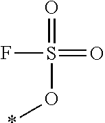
S(F)(=O)(=O)O*
